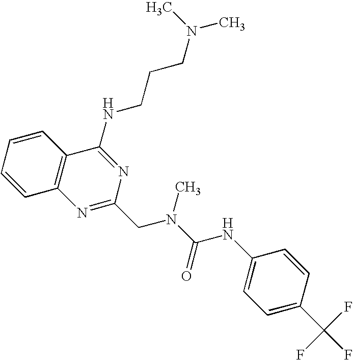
C1=CC2=C(C=C1)C(NCCCN(C)C)=NC(CN(C(=O)NC1=CC=C(C(F)(F)F)C=C1)C)=N2
